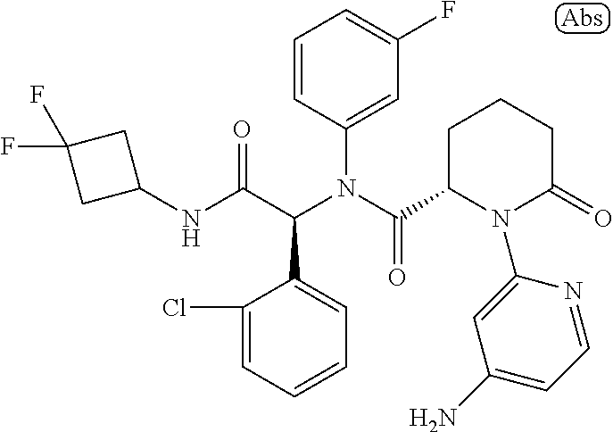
C1(NC(C(N(C(=O)C2N(C3=CC(N)=CC=N3)C(=O)CCC2)C2=CC(F)=CC=C2)C2=CC=CC=C2Cl)=O)CC(F)(F)C1
